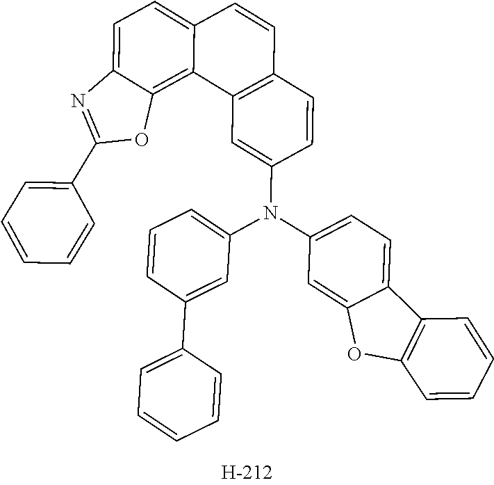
C1(C2=CC=CC=C2)=NC2=CC=C3C(=C2O1)C1=C(C=C3)C=CC(N(C2=CC=CC(C3=CC=CC=C3)=C2)C2=CC=C3C(=C2)OC2=C3C=CC=C2)=C1
